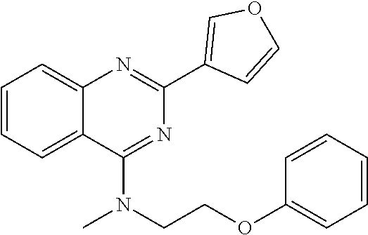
C1(C2=COC=C2)=NC2=CC=CC=C2C(N(CCOC2=CC=CC=C2)C)=N1
